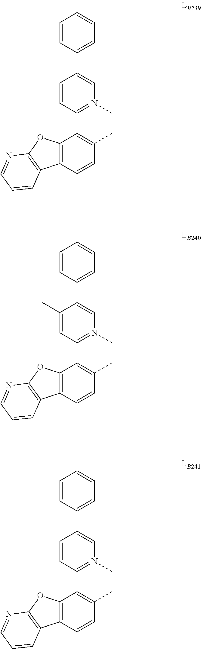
C12=C(C=CC(C)=C1C1=N(C)C=C(C3=CC=CC=C3)C=C1)C1=C(O2)N=CC=C1.C12=C(C=CC(C)=C1C1=N(C)C=C(C3=CC=CC=C3)C(C)=C1)C1=C(O2)N=CC=C1.C12=C(C(C)=CC(C)=C1C1=N(C)C=C(C3=CC=CC=C3)C=C1)C1=C(O2)N=CC=C1
